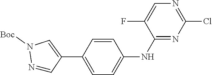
N1=CC(C2=CC=C(NC3=NC(Cl)=NC=C3F)C=C2)=CN1[Boc]
